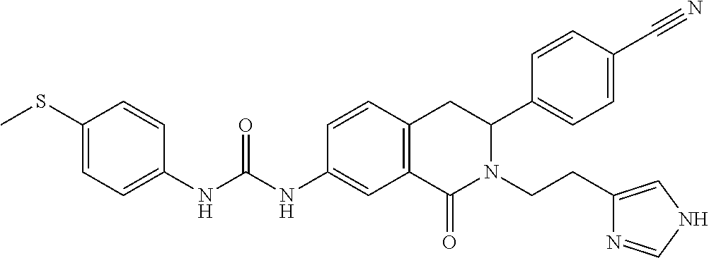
C1(SC)=CC=C(NC(NC2=CC3=C(C=C2)CC(C2=CC=C(C#N)C=C2)N(CCC2=CNC=N2)C3=O)=O)C=C1
